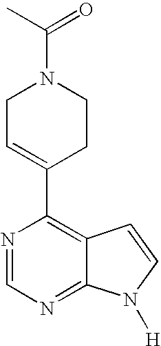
N1=CN=C2C(=C1C1=CCN(C(C)=O)CC1)C=CN2[H]
